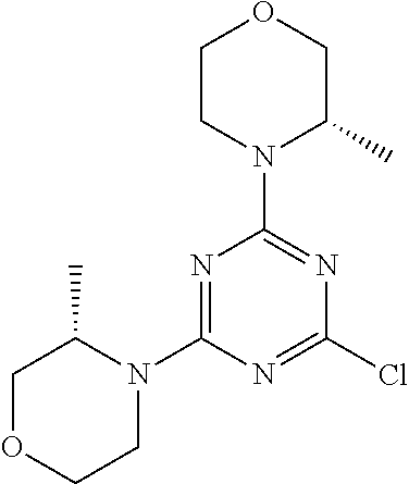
C1OCCN(C2=NC(N3C(C)COCC3)=NC(Cl)=N2)C1C
